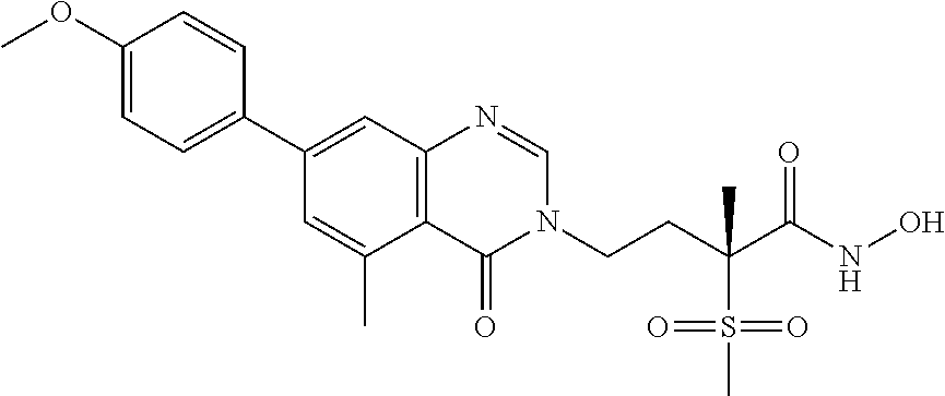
C1=NC2=C(C(=O)N1CCC(S(C)(=O)=O)(C)C(=O)NO)C(C)=CC(C1=CC=C(OC)C=C1)=C2
